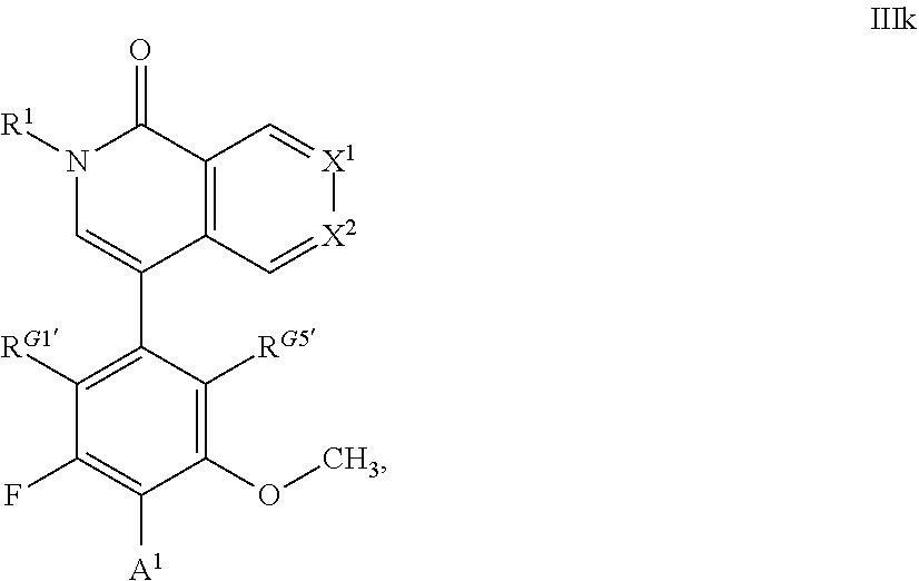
[X1]1=CC2=C(C(C3=C([RG1])C(F)=C([A1])C(OC)=C3[RG5])=CN([R1])C2=O)C=[X2]1
